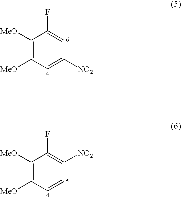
C1([MeO])=C([MeO])C=C([NO2])C=C1F.C1([MeO])=C([MeO])C=CC([NO2])=C1F
